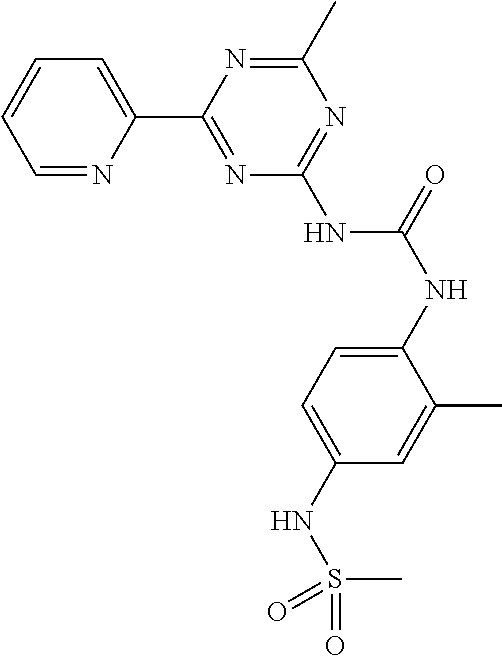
C1=NC(C2=NC(NC(NC3=CC=C(NS(C)(=O)=O)C=C3C)=O)=NC(C)=N2)=CC=C1
